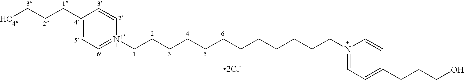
OCCCC1=CC=N(CCCCCCCCCCCCN2=CC=C(CCCO)C=C2)C=C1.[2Cl-]
